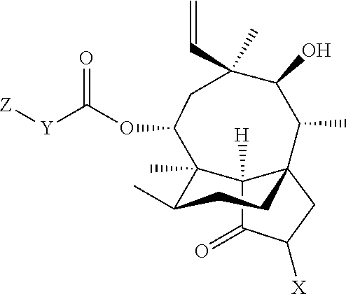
[Z][Y]C(OC1C2(C)C(C)CCC3(C2([H])C(=O)C([X])C3)C(C)C(O)C(C=C)(C)C1)=O
